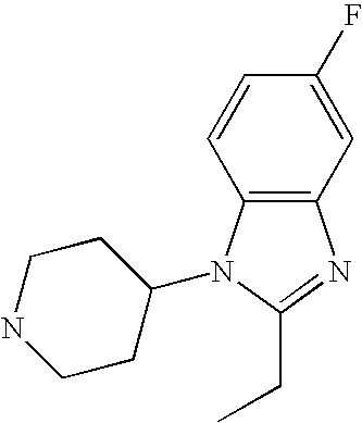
C12=C(C=C(F)C=C1)N=C(CC)N2C1CCNCC1
